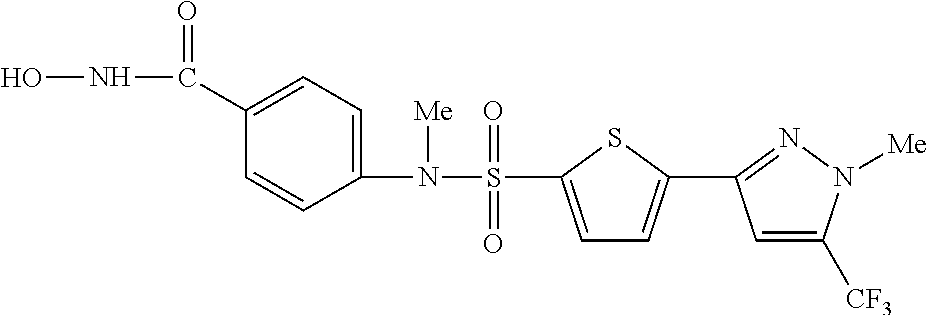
ONC(C1=CC=C(N([Me])S(=O)(=O)C2=CC=C(C3=NN([Me])C([CF3])=C3)S2)C=C1)=O
